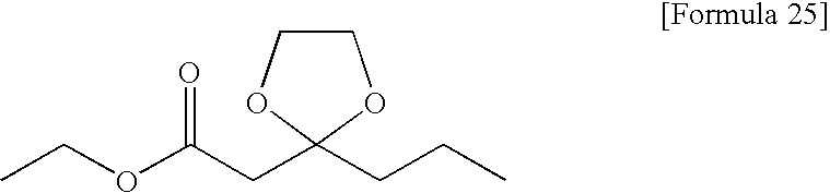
CCOC(CC1(CCC)OCCO1)=O
